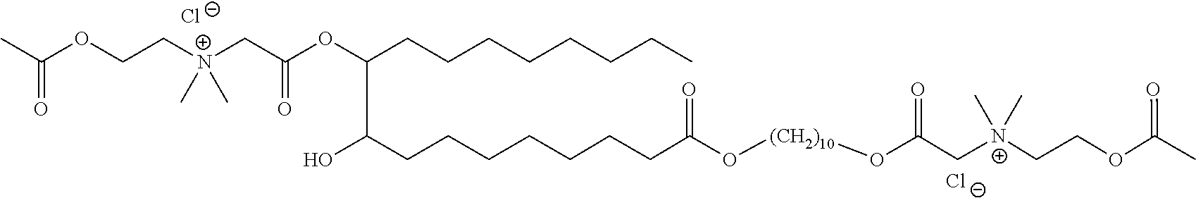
[Cl-].CC(OCC[N+](CC(OC(CCCCCCCC)C(CCCCCCCC(O[(CH2)10]OC(=O)C[N+](CCOC(C)=O)(C)C)=O)O)=O)(C)C)=O.[Cl-]
